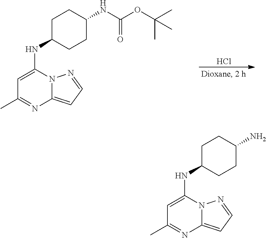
Cl.C1=C(NC2CCC(NC(OC(C)(C)C)=O)CC2)N2C(=CC=N2)N=C1C.C1=C(NC2CCC(N)CC2)N2C(=CC=N2)N=C1C
